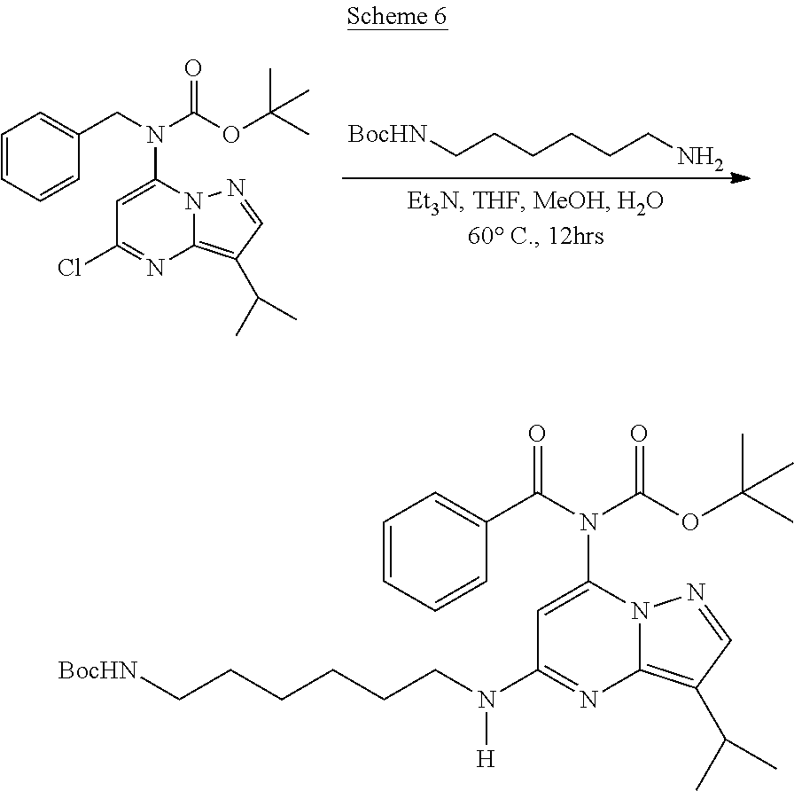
[BocHN]CCCCCCN.C1=C(N(CC2=CC=CC=C2)C(OC(C)(C)C)=O)N2C(=C(C(C)C)C=N2)N=C1Cl.C1=C(N(C(=O)C2=CC=CC=C2)C(OC(C)(C)C)=O)N2C(=C(C(C)C)C=N2)N=C1N(CCCCCC[BocHN])[H]
